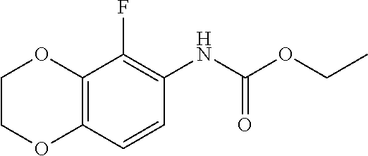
C12=C(C=CC(NC(OCC)=O)=C1F)OCCO2
